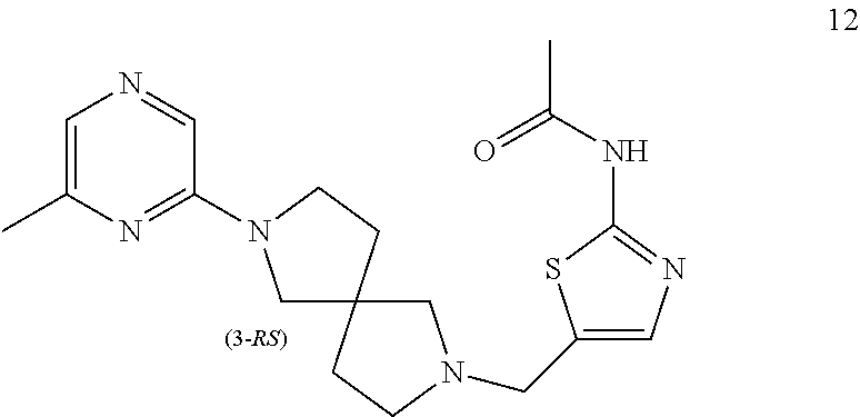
C1=C(C)N=C(N2CC3(CC2)CCN(CC2=CN=C(NC(C)=O)S2)C3)C=N1
